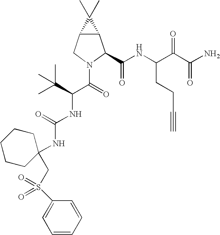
C12C(CN(C(C(NC(=O)NC3(CS(=O)(=O)C4=CC=CC=C4)CCCCC3)C(C)(C)C)=O)C1C(NC(C(C(N)=O)=O)CCC#C)=O)C2(C)C
